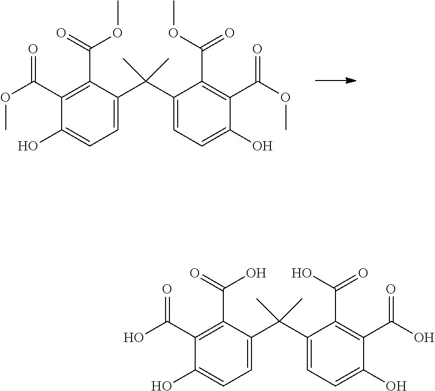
C1(C(OC)=O)=C(C(=O)OC)C(C(C2=CC=C(O)C(C(OC)=O)=C2C(OC)=O)(C)C)=CC=C1O.C1(C(O)=O)=C(C(=O)O)C(C(C2=CC=C(O)C(C(=O)O)=C2C(O)=O)(C)C)=CC=C1O
